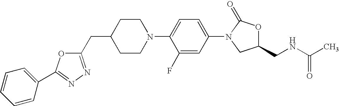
C1(CC2CCN(C3=CC=C(N4CC(CNC(C)=O)OC4=O)C=C3F)CC2)=NN=C(C2=CC=CC=C2)O1
